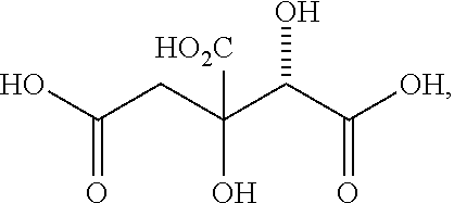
OC(CC(C(C([OH])=O)O)([HO2C])O)=O
